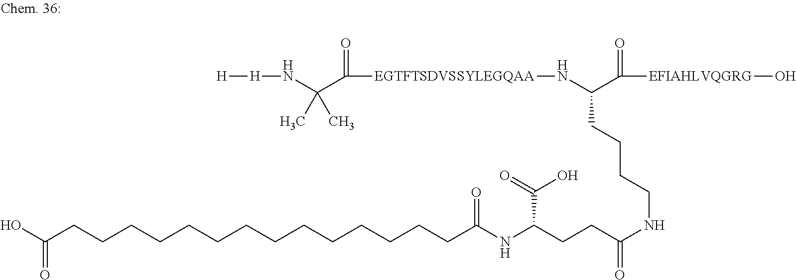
OC(CCCCCCCCCCCCCCC(NC(C(=O)O)CCC(NCCCCC(N[EGTFTSDVSSYLEGQAA]C(C(N[H][H])(C)C)=O)C([EFIAHLVQGRG]O)=O)=O)=O)=O
